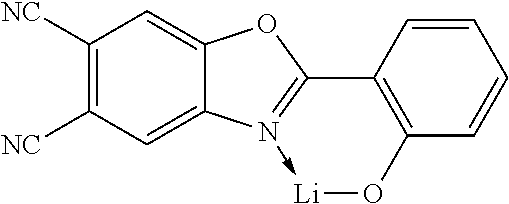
C1([NC])=C([NC])C=C2C(=C1)N1->[Li]OC3=C(C=1O2)C=CC=C3
